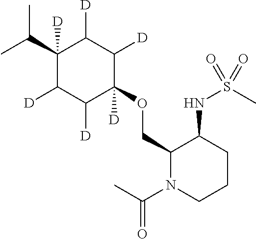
C1(COC2([D])C([D])C([D])C(C(C)C)([D])C([D])C2[D])N(C(C)=O)CCCC1NS(C)(=O)=O
